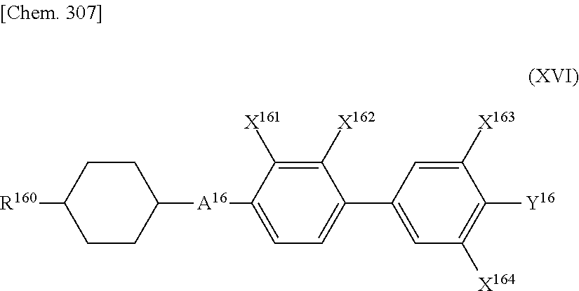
[R160]C1CCC([A16]C2=CC=C(C3=CC([X164])=C([Y16])C([X163])=C3)C([X162])=C2[X161])CC1
